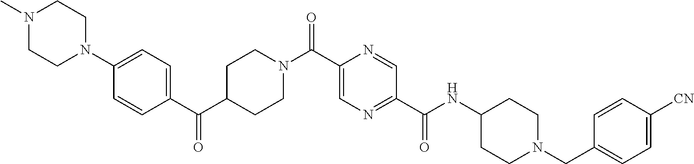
C1(C(C2CCN(C(C3=CN=C(C(NC4CCN(CC5=CC=C([CN])C=C5)CC4)=O)C=N3)=O)CC2)=O)=CC=C(N2CCN(C)CC2)C=C1
